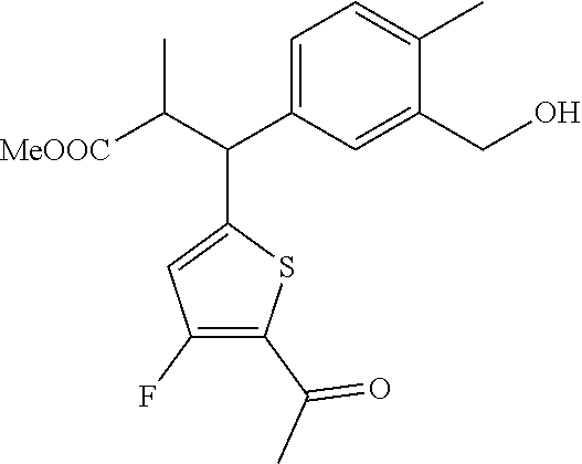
[MeOOC]C(C(C1=CC(F)=C(C(C)=O)S1)C1=CC=C(C)C(CO)=C1)C
